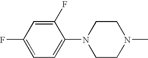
C1(F)=CC=C(N2CCN(C)CC2)C(F)=C1
